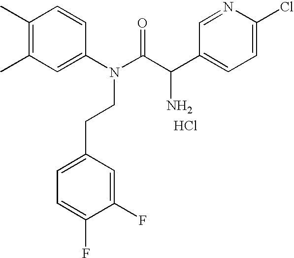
C1(C)=C(C)C=C(N(C(C(C2=CC=C(Cl)N=C2)N)=O)CCC2=CC=C(F)C(F)=C2)C=C1.Cl
